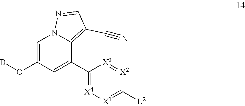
C1(C2=CC(OB)=CN3C2=C(C#N)C=N3)=[X4][X1]=C([L2])[X2]=[X3]1
